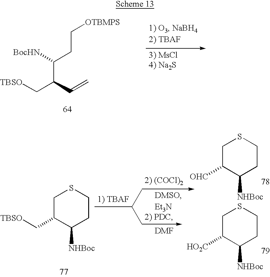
C([TBSO])C(C=C)C(CC[OTBMPS])[BocHN].C([TBSO])C1C([NHBoc])CCSC1.CC(C)C.[DMF].[OHC]C1C([NHBoc])CCSC1.[HO2C]C1C([NHBoc])CCSC1
